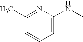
N1=C(C)C=CC=C1NC
